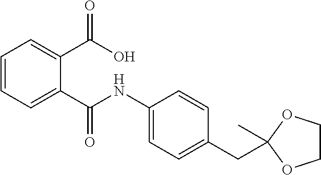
C1=CC=C(C(=O)NC2=CC=C(CC3(C)OCCO3)C=C2)C(C(=O)O)=C1
